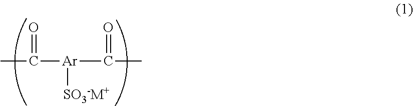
CC([Ar](C(C)=O)[SO3-M+])=O
